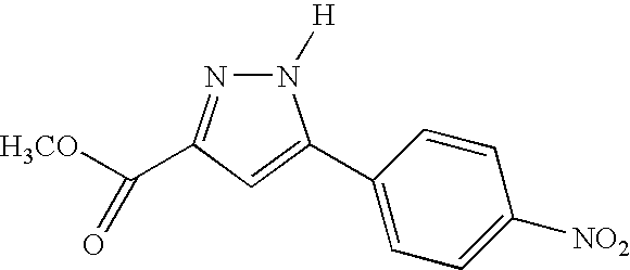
N1([H])N=C(C([H3CO])=O)C=C1C1=CC=C([NO2])C=C1
